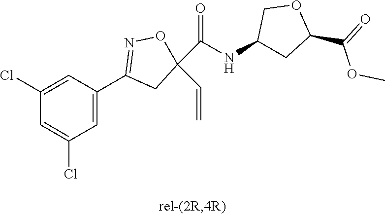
C1(Cl)=CC(C2=NOC(C=C)(C(=O)NC3CC(C(=O)OC)OC3)C2)=CC(Cl)=C1
